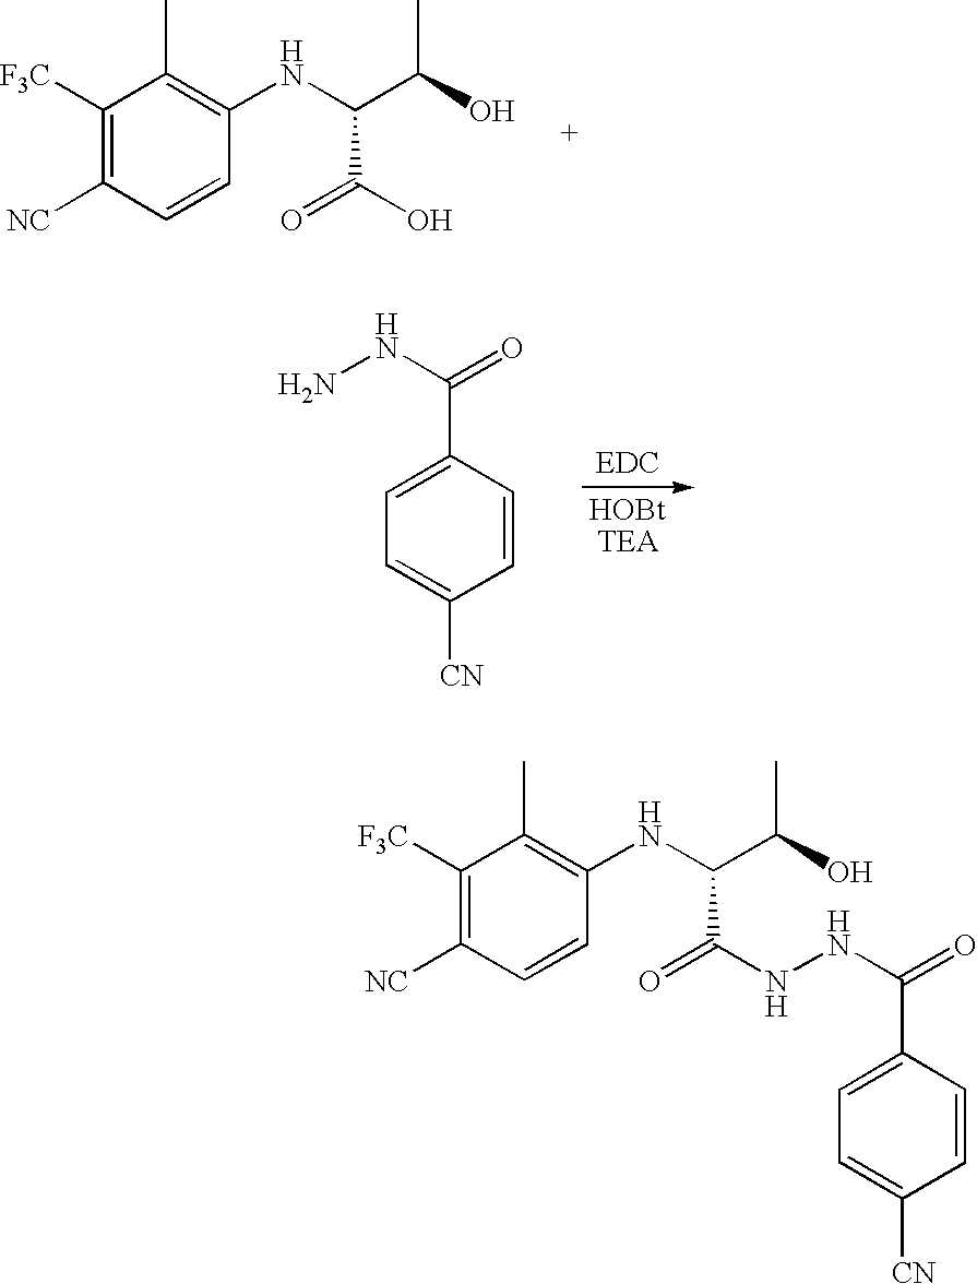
C1([F3C])=C([NC])C=CC(NC(C(=O)O)C(C)O)=C1C.C1=C([CN])C=CC(C(NN)=O)=C1.C1([F3C])=C([NC])C=CC(NC(C(=O)NNC(=O)C2=CC=C([CN])C=C2)C(C)O)=C1C
